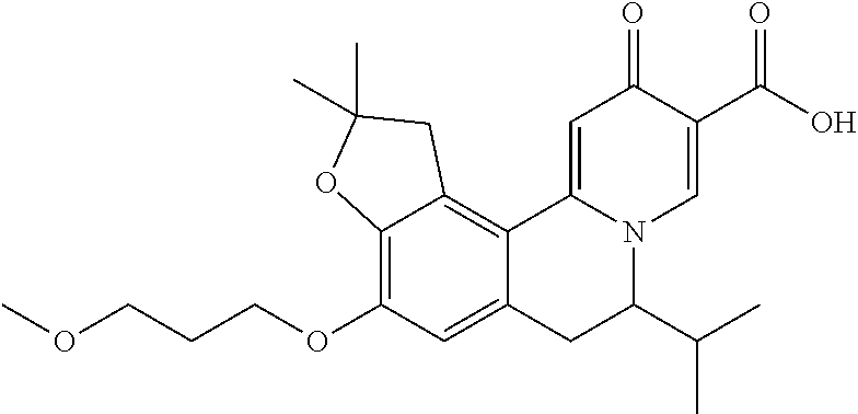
C12=C(OCCCOC)C=C3C(=C1CC(C)(C)O2)C1=CC(=O)C(C(O)=O)=CN1C(C(C)C)C3
